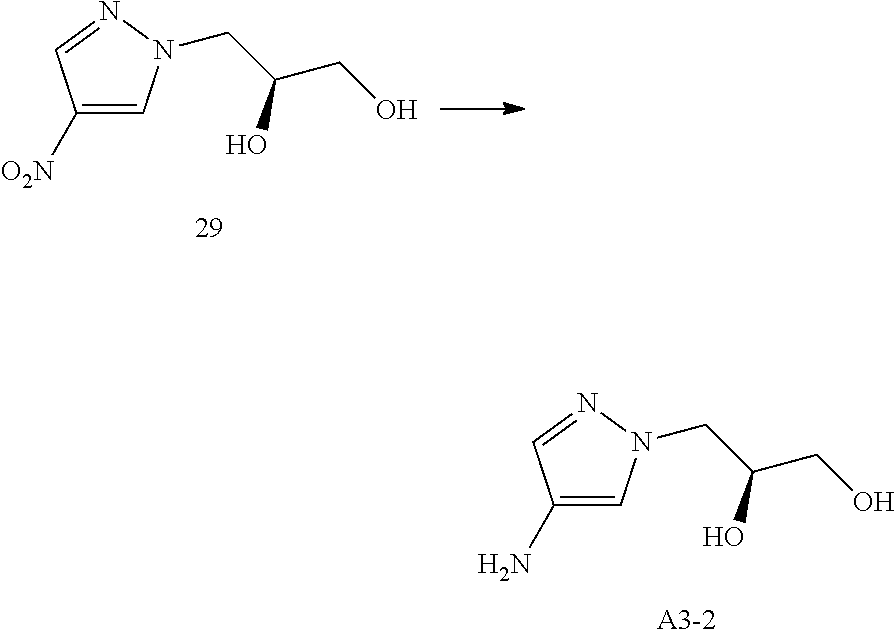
C1([O2N])=CN(CC(CO)O)N=C1.C1(N)=CN(CC(CO)O)N=C1
